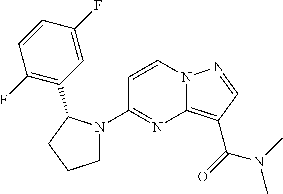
C12=C(C(=O)N(C)C)C=NN1C=CC(N1CCCC1C1=C(F)C=CC(F)=C1)=N2
